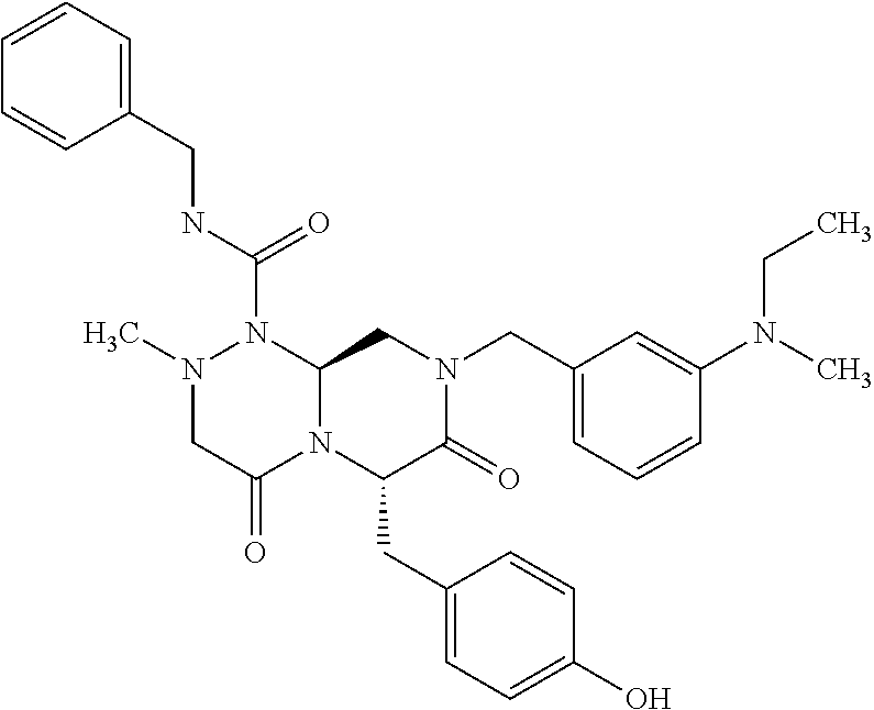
N1(C)CC(=O)N2C(N1C(NCC1=CC=CC=C1)=O)CN(CC1=CC=CC(N(C)CC)=C1)C(=O)C2CC1=CC=C(O)C=C1
